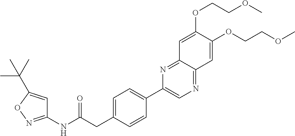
C1(NC(CC2=CC=C(C3=CN=C4C(=N3)C=C(OCCOC)C(OCCOC)=C4)C=C2)=O)=NOC(C(C)(C)C)=C1
